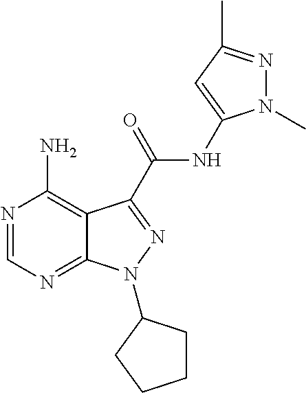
N1=CN=C2C(=C1N)C(C(=O)NC1=CC(C)=NN1C)=NN2C1CCCC1
